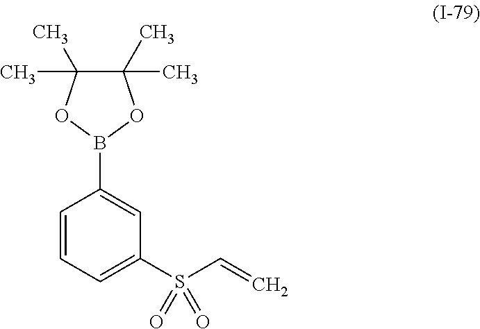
C1=CC=C(S(C=C)(=O)=O)C=C1B1OC(C)(C)C(C)(C)O1
